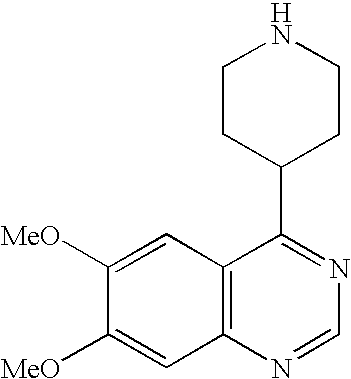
C1=C([MeO])C([MeO])=CC2=C1C(C1CCNCC1)=NC=N2
